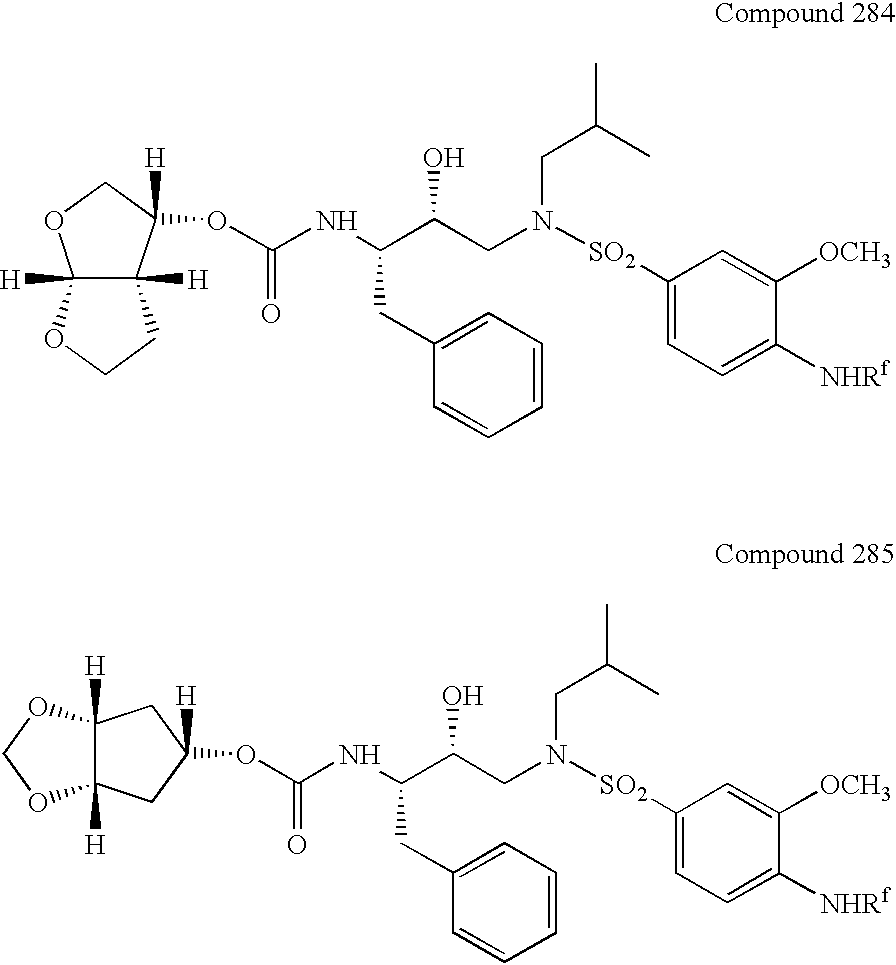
O(C1([H])C2([H])C([H])(OCC2)OC1)C(NC(C(CN([SO2]C1=CC=C([NHRf])C([OCH3])=C1)CC(C)C)O)CC1=CC=CC=C1)=O.O(C1([H])CC2([H])C([H])(C1)OCO2)C(NC(C(CN([SO2]C1=CC=C([NHRf])C([OCH3])=C1)CC(C)C)O)CC1=CC=CC=C1)=O
